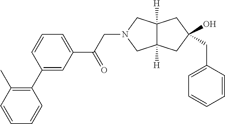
C1=CC(C)=C(C2=CC(C(CN3CC4([H])C([H])(C3)CC(CC3=CC=CC=C3)(O)C4)=O)=CC=C2)C=C1
